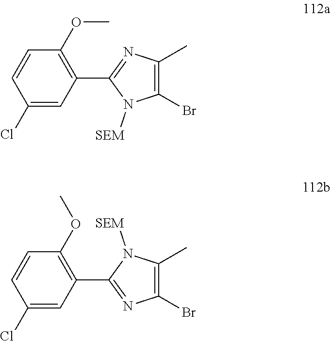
C1(OC)=C(C2=NC(C)=C(Br)N2[SEM])C=C(Cl)C=C1.C1(OC)=C(C2=NC(Br)=C(C)N2[SEM])C=C(Cl)C=C1
